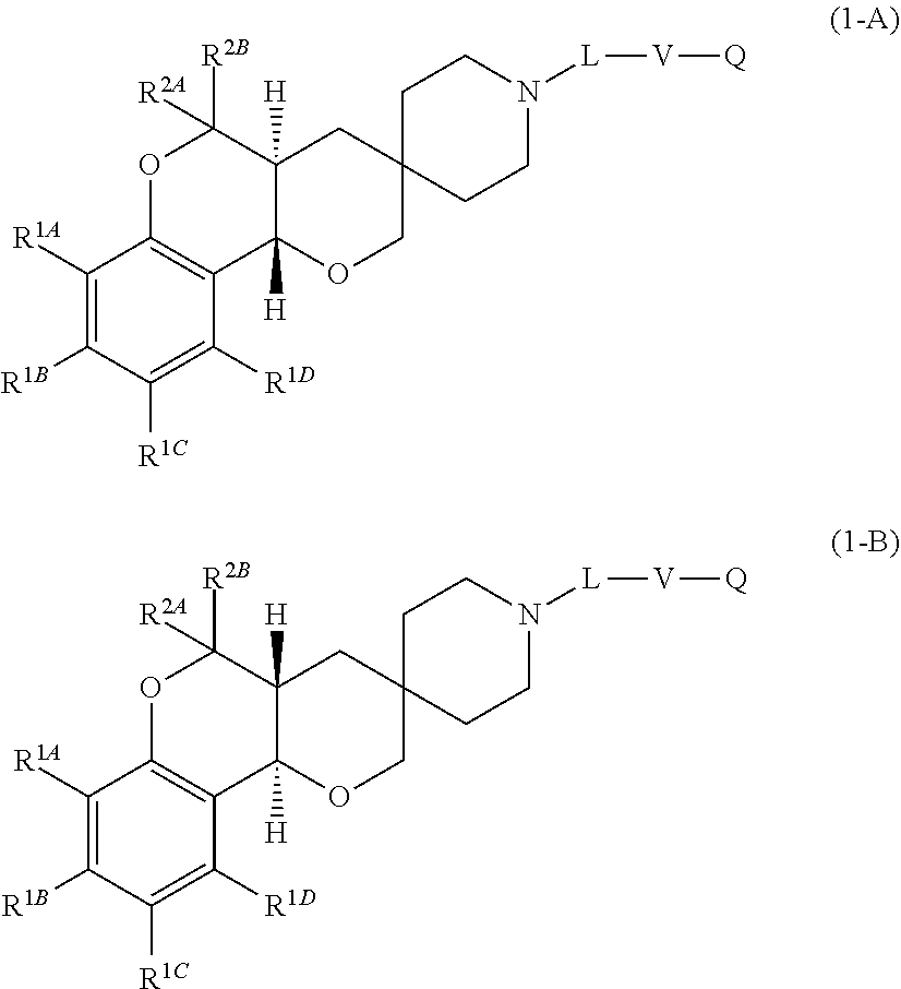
C1([R1A])=C([R1B])C([R1C])=C([R1D])C2=C1OC([R2A])([R2B])C1([H])C2([H])OCC2(C1)CCN([L][V][Q])CC2.C1([R1A])=C([R1B])C([R1C])=C([R1D])C2=C1OC([R2A])([R2B])C1([H])C2([H])OCC2(C1)CCN([L][V][Q])CC2
